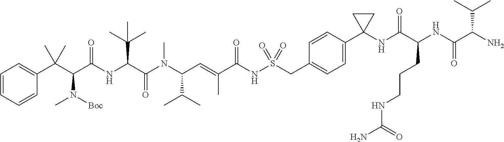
C1=CC=CC(C(C(C(NC(C(N(C(C=C(C(NS(CC2=CC=C(C3(NC(C(NC(C(N)C(C)C)=O)CCCNC(N)=O)=O)CC3)C=C2)(=O)=O)=O)C)C(C)C)C)=O)C(C)(C)C)=O)N(C)[Boc])(C)C)=C1
